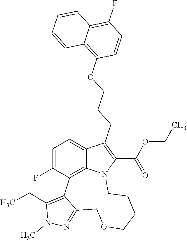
N1=C2C(=C(CC)N1C)C1=C3C(=CC=C1F)C(CCCOC1=C4C(=C(F)C=C1)C=CC=C4)=C(C(OCC)=O)N3CCCCOC2
